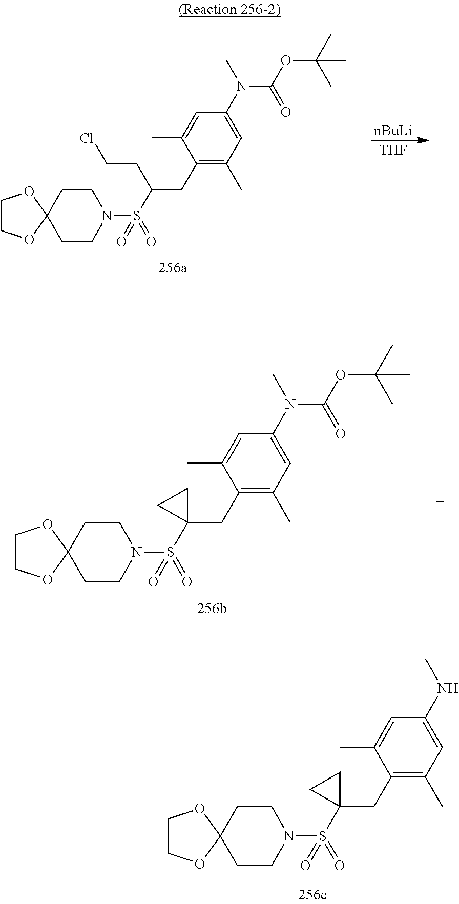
C1COC2(O1)CCN(S(C(CC1=C(C)C=C(N(C(OC(C)(C)C)=O)C)C=C1C)CCCl)(=O)=O)CC2.[nBuLi].[THF].C1COC2(O1)CCN(S(C1(CC3=C(C)C=C(N(C(OC(C)(C)C)=O)C)C=C3C)CC1)(=O)=O)CC2.C1COC2(O1)CCN(S(C1(CC3=C(C)C=C(NC)C=C3C)CC1)(=O)=O)CC2
